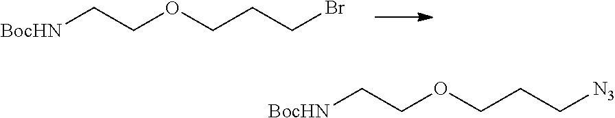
[BocHN]CCOCCCBr.[BocHN]CCOCCC[N3]
